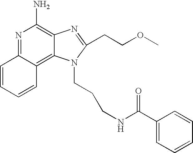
N1=C2C(=C3C(=C1N)N=C(CCOC)N3CCCNC(C1=CC=CC=C1)=O)C=CC=C2
